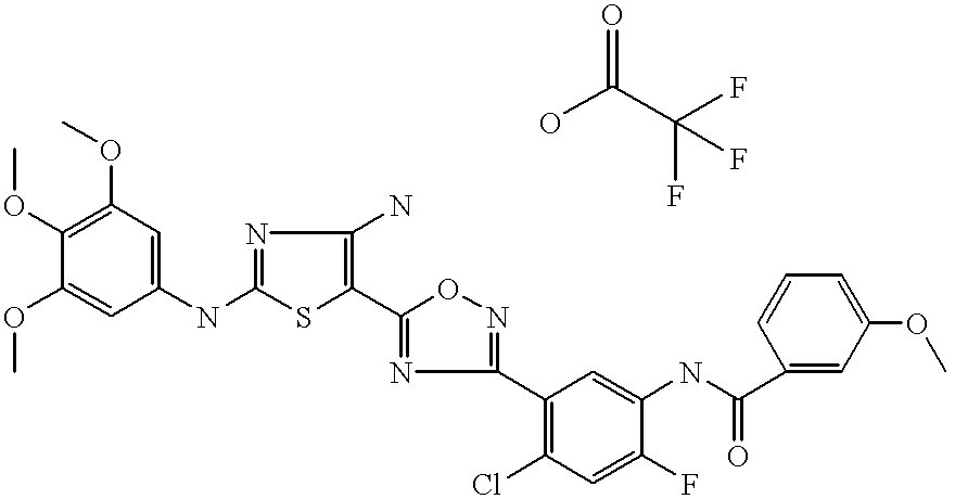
C1(OC)=CC(NC2=NC(N)=C(C3=NC(C4=C(Cl)C=C(F)C(NC(=O)C5=CC(OC)=CC=C5)=C4)=NO3)S2)=CC(OC)=C1OC.OC(C(F)(F)F)=O
